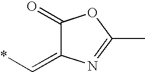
C1(=O)C(=C*)N=C(C)O1
